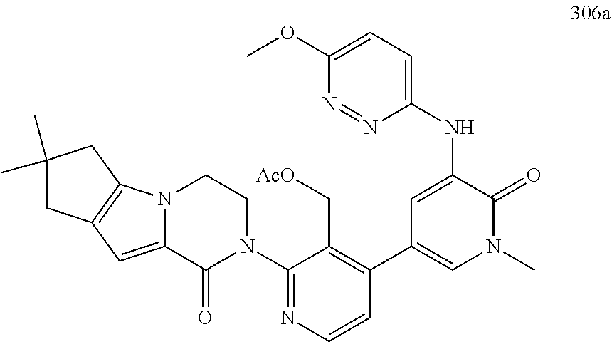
COC1=CC=C(NC2=CC(C3=C(C[AcO])C(N4CCN5C(=CC6=C5CC(C)(C)C6)C4=O)=NC=C3)=CN(C)C2=O)N=N1
